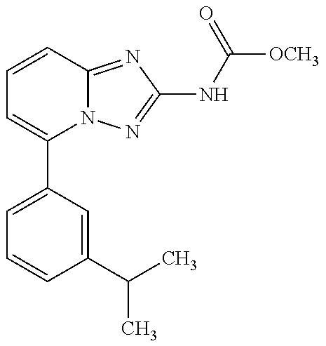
C1=C(C2=CC=CC3=NC(NC([OCH3])=O)=NN23)C=C(C(C)C)C=C1
